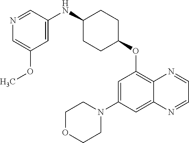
N1=CC(NC2CCC(OC3=C4C(=CC(N5CCOCC5)=C3)N=CC=N4)CC2)=CC(OC)=C1
